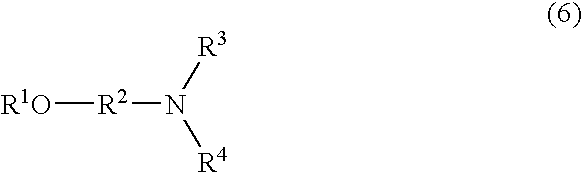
[R1O][R2]N([R3])[R4]
